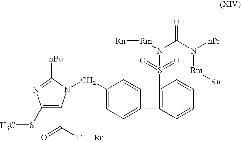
C(C1=CC=C(C2=C(S(=O)(=O)N([Rm][Rn])C(N([Rm][Rn])[nPr])=O)C=CC=C2)C=C1)N1C(C([T][Rn])=O)=C(SC)N=C1[nBu]
